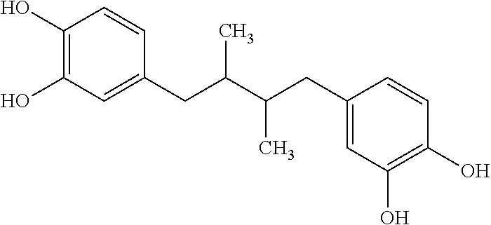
C1(O)=C(O)C=C(CC(C(CC2=CC(O)=C(O)C=C2)C)C)C=C1
